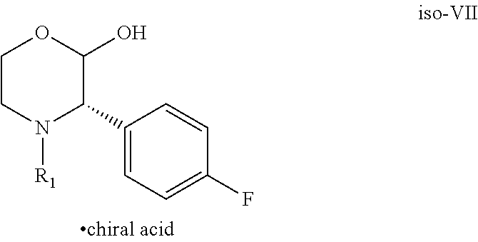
C1CN([R1])C(C2=CC=C(F)C=C2)C(O)O1
